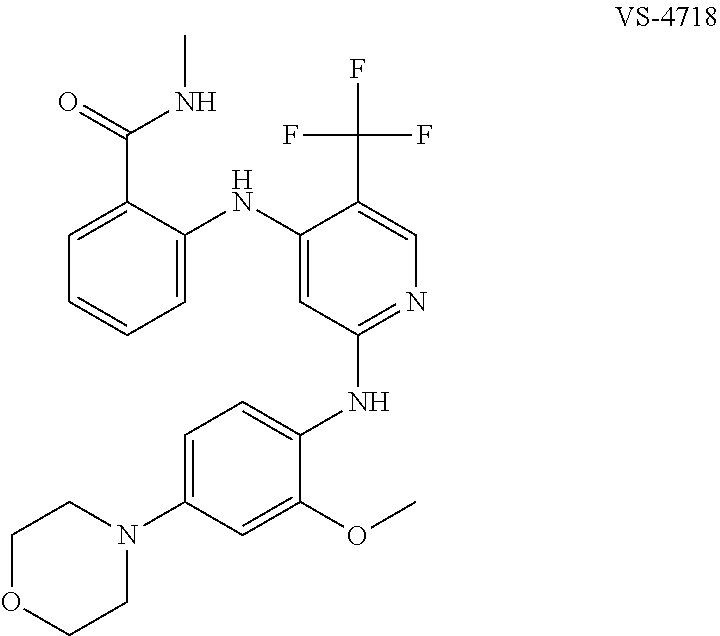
C1OCCN(C2=CC=C(NC3=NC=C(C(F)(F)F)C(NC4=CC=CC=C4C(NC)=O)=C3)C(OC)=C2)C1
